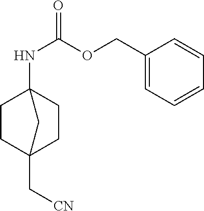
C1C2(C[CN])CCC(NC(=O)OCC3=CC=CC=C3)(C1)C2
